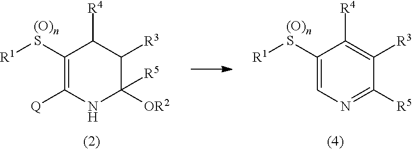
C1([(O)nS][R1])=C([Q])NC([OR2])([R5])C([R3])C1[R4].C1([(O)nS][R1])=CN=C([R5])C([R3])=C1[R4]
